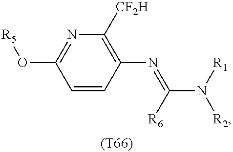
C1=CC(N=C([R6])N([R1])[R2])=C([CF2H])N=C1O[R5].[(T66)]
